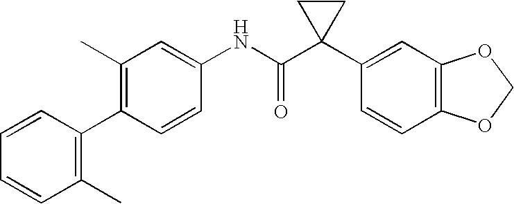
C1(NC(C2(C3=CC4=C(C=C3)OCO4)CC2)=O)=CC(C)=C(C2=C(C)C=CC=C2)C=C1
